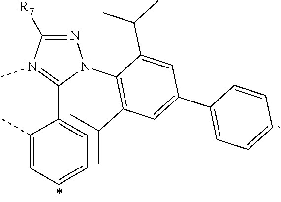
C1([R7])=NN(C2=C(C(C)C)C=C(C3=CC=CC=C3)C=C2C(C)C)C(C2=CC=CC=C2C)=N1C
